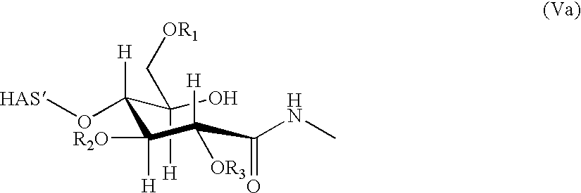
C([H])(C(C(C(C(=O)NC)([H])[OR3])([R2O])[H])(O[HAS])[H])(O)C[OR1]
